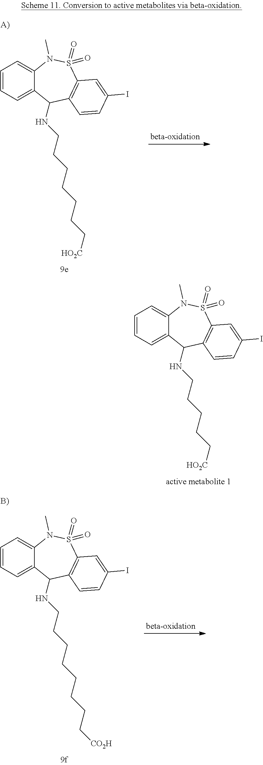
C1=CC=C2C(=C1)N(C)S(=O)(=O)C1=C(C2NCCCCC[HO2C])C=CC(I)=C1.C1=CC=C2C(=C1)N(C)S(=O)(=O)C1=C(C2NCCCCCCC[HO2C])C=CC(I)=C1.C1=CC=C2C(=C1)N(C)S(=O)(=O)C1=C(C2NCCCCCCCC[CO2H])C=CC(I)=C1
